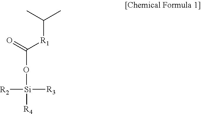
C([R1]C(O[Si]([R3])([R2])[R4])=O)(C)C
